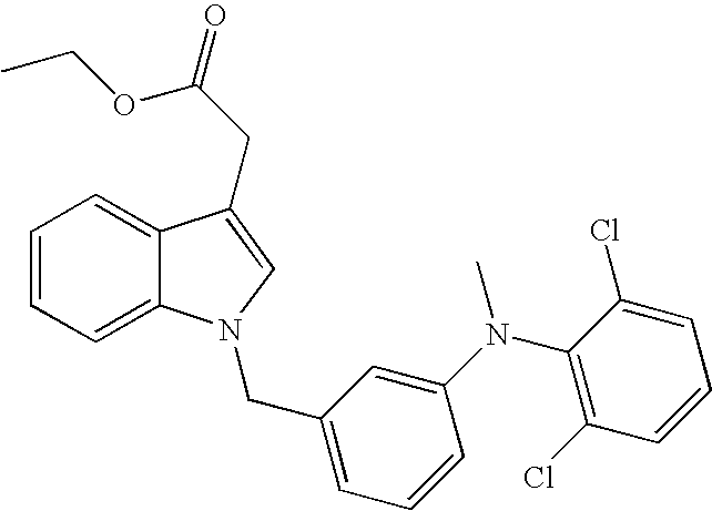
C1=CC=C2C(=C1)C(CC(OCC)=O)=CN2CC1=CC=CC(N(C2=C(Cl)C=CC=C2Cl)C)=C1
